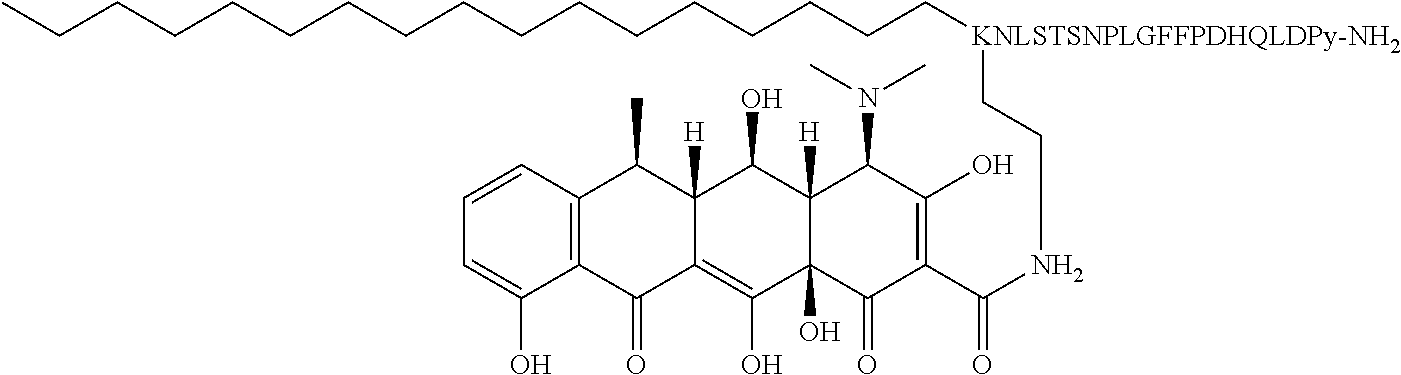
C12=C(C=CC=C1O)C(C)C1([H])C(=C(O)C3(O)C([H])(C1O)C(N(C)C)C(O)=C(C(NCC[KNLSTSNPLGFFPDHQLDPy-NH2]CCCCCCCCCCCCCCCCC)=O)C3=O)C2=O
